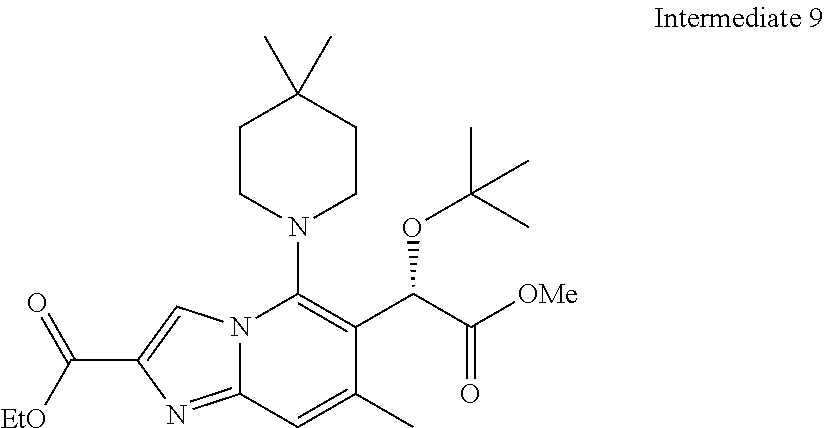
C1CN(C2=C(C(C(=O)[OMe])OC(C)(C)C)C(C)=CC3=NC(C([EtO])=O)=CN23)CCC1(C)C
